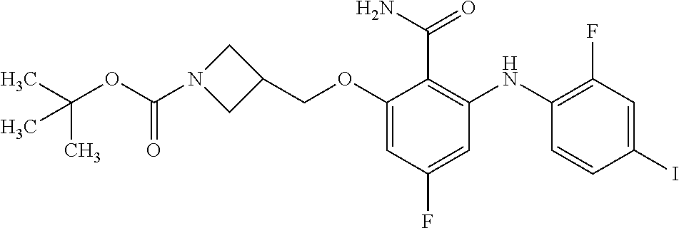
O(C1=CC(F)=CC(NC2=C(F)C=C(I)C=C2)=C1C(N)=O)CC1CN(C(OC(C)(C)C)=O)C1
